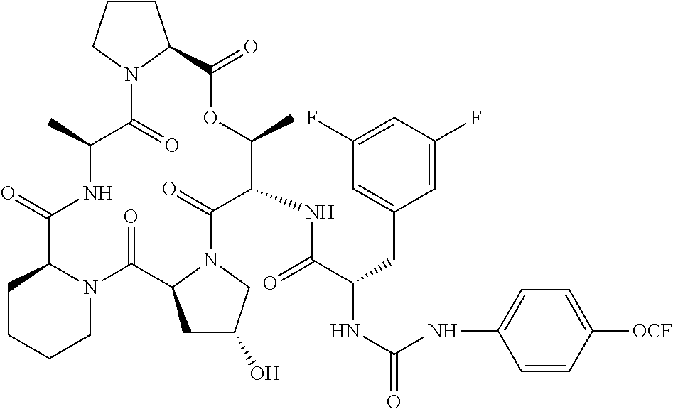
C1CCCN2C1C(=O)NC(C)C(=O)N1C(CCC1)C(=O)OC(C)C(NC(=O)C(NC(NC1=CC=C([OCF])C=C1)=O)CC1=CC(F)=CC(F)=C1)C(=O)N1C(C2=O)CC(O)C1
